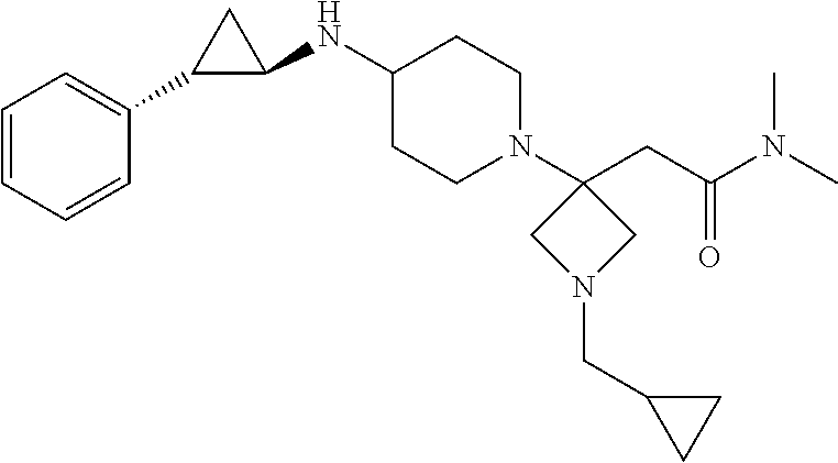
C1=CC=CC(C2C(NC3CCN(C4(CC(N(C)C)=O)CN(CC5CC5)C4)CC3)C2)=C1
